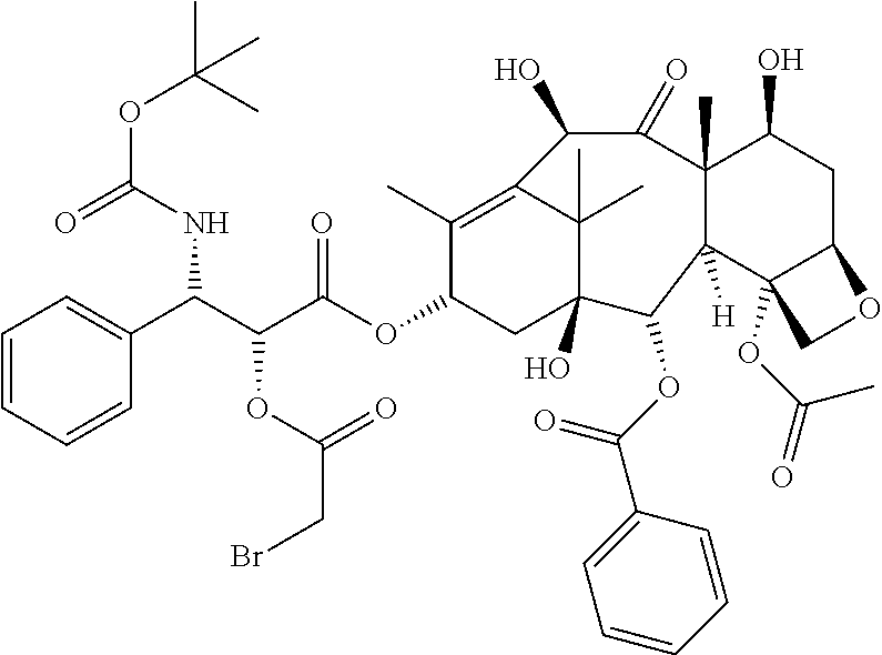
O(C(=O)NC(C(C(OC1CC2(O)C(C)(C)C(=C1C)C(O)C(=O)C1(C)C(O)CC3C(OC(=O)C)(C1([H])C2OC(C1=CC=CC=C1)=O)CO3)=O)OC(CBr)=O)C1=CC=CC=C1)C(C)(C)C
